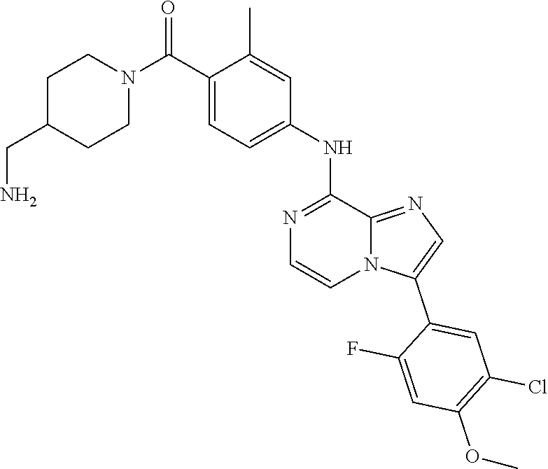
C1(C(N2CCC(CN)CC2)=O)=CC=C(NC2=NC=CN3C2=NC=C3C2=CC(Cl)=C(OC)C=C2F)C=C1C
